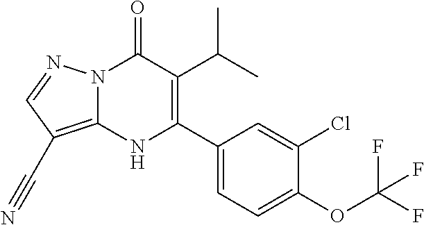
N12C(=C(C#N)C=N1)NC(C1=CC=C(OC(F)(F)F)C(Cl)=C1)=C(C(C)C)C2=O
